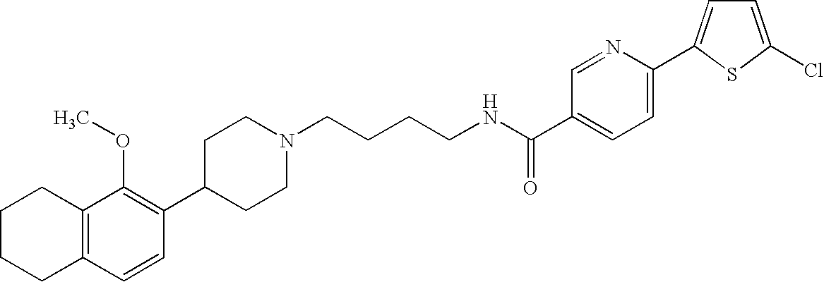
C1(C2=C(OC)C3=C(C=C2)CCCC3)CCN(CCCCNC(=O)C2=CC=C(C3=CC=C(Cl)S3)N=C2)CC1
